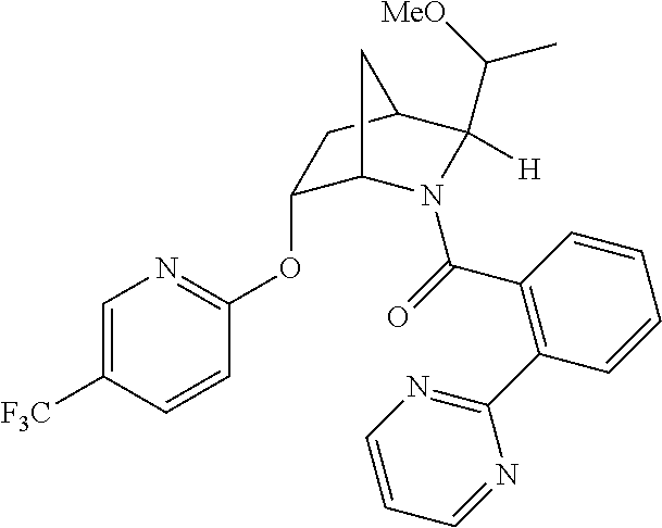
C1=C([F3C])C=CC(OC2C3N(C(=O)C4=C(C5=NC=CC=N5)C=CC=C4)C([H])(C([MeO])C)C(C2)C3)=N1
